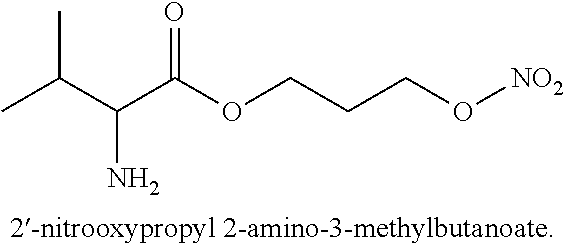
CC(C(C(OCCCO[NO2])=O)N)C
